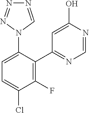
C1=C(N2C=NN=N2)C(C2=NC=NC(O)=C2)=C(F)C(Cl)=C1
